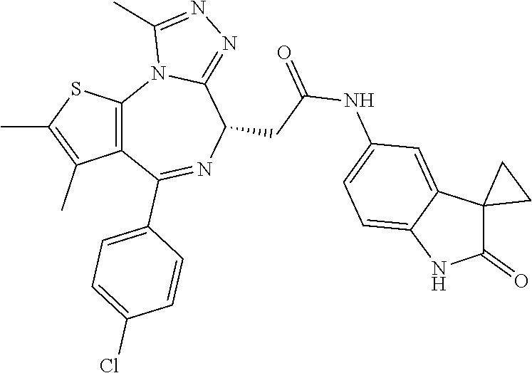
C1=C2C(=CC(NC(=O)CC3C4=NN=C(C)N4C4=C(C(C5=CC=C(Cl)C=C5)=N3)C(C)=C(C)S4)=C1)C1(C(=O)N2)CC1
